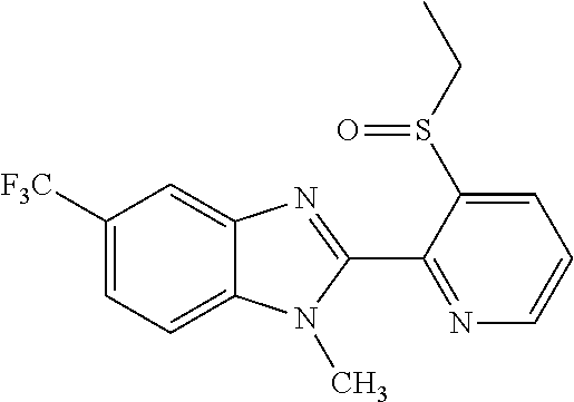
C1([F3C])=CC=C2C(=C1)N=C(C1=NC=CC=C1S(CC)=O)N2C
